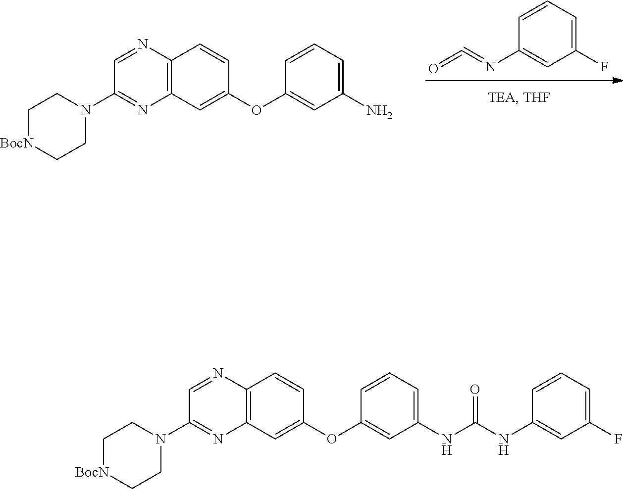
O=C=NC1=CC(F)=CC=C1.C12=C(C=C(OC3=CC(N)=CC=C3)C=C1)N=C(N1CC[BocN]CC1)C=N2.C12=C(C=C(OC3=CC(NC(NC4=CC(F)=CC=C4)=O)=CC=C3)C=C1)N=C(N1CC[BocN]CC1)C=N2
